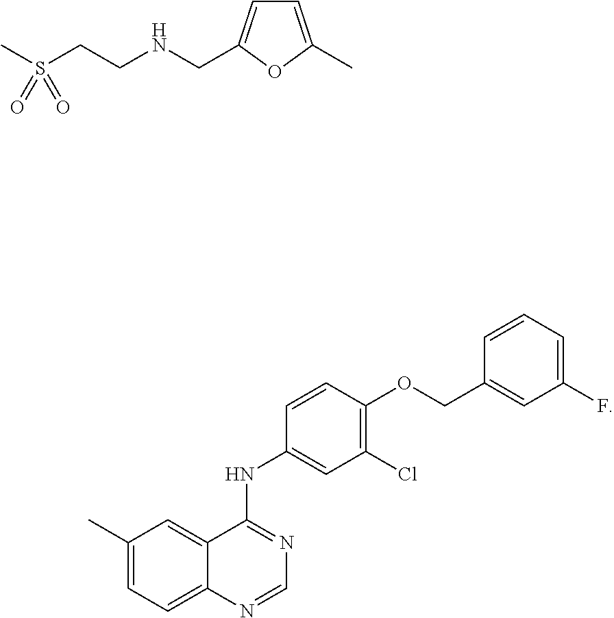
C1(C)=CC=C2C(=C1)C(NC1=CC(Cl)=C(OCC3=CC(F)=CC=C3)C=C1)=NC=N2.C1=C(C)OC(CNCCS(C)(=O)=O)=C1
